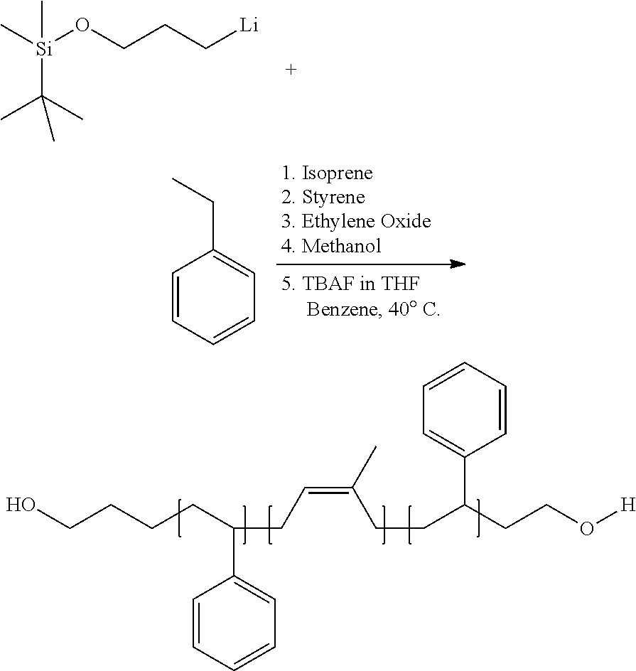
C[Si](OCCC[Li])(C)C(C)(C)C.OCCCCC(C1=CC=CC=C1)CC=C(C)CCC(CCO[H])C1=CC=CC=C1.C1=CC=CC=C1CC
